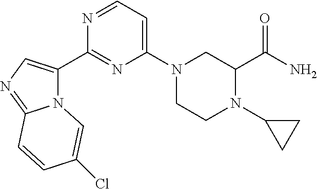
N12C(C3=NC(N4CCN(C5CC5)C(C(=O)N)C4)=CC=N3)=CN=C1C=CC(Cl)=C2
